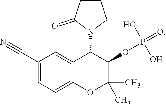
C1(C#N)=CC=C2C(=C1)C(N1CCCC1=O)C(OP(=O)(O)O)C(C)(C)O2
